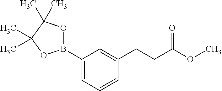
C1(B2OC(C)(C)C(C)(C)O2)=CC=CC(CCC(OC)=O)=C1
